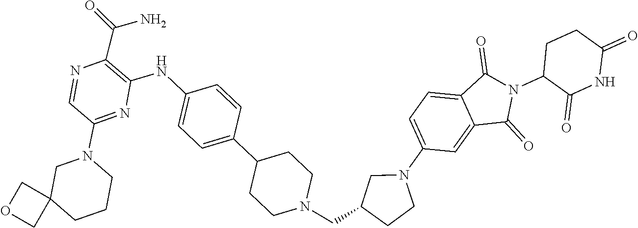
C1(N2CC3(COC3)CCC2)=NC(NC2=CC=C(C3CCN(CC4CN(C5=CC=C6C(=C5)C(=O)N(C5C(=O)NC(=O)CC5)C6=O)CC4)CC3)C=C2)=C(C(=O)N)N=C1
